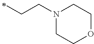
N1(CCC)CCOCC1
